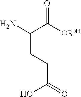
NC(C([ORA4])=O)CCC(=O)O
